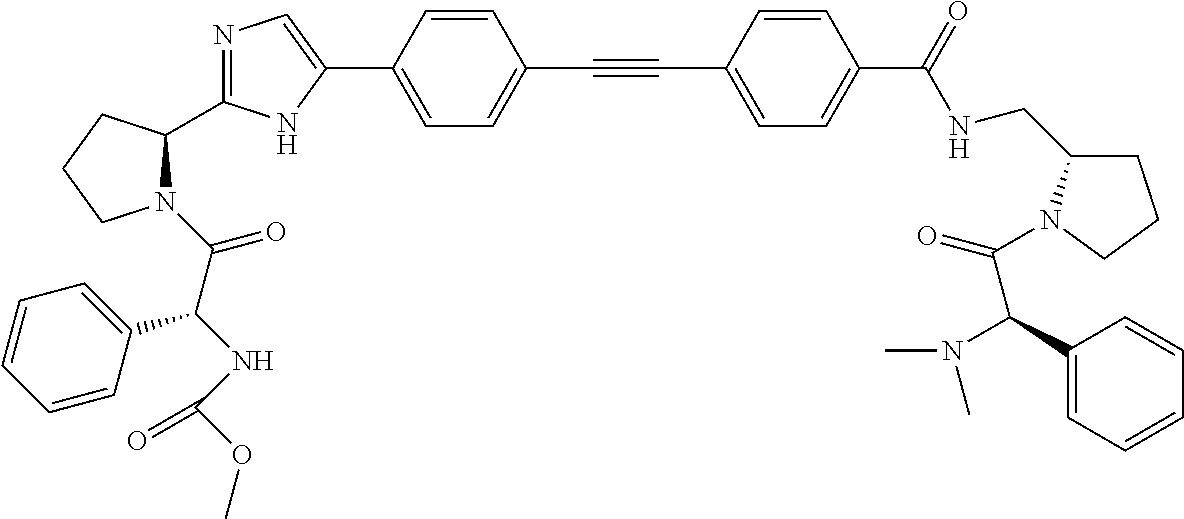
N1=C(C2N(C(C(NC(OC)=O)C3=CC=CC=C3)=O)CCC2)NC(C2=CC=C(C#CC3=CC=C(C(NCC4CCCN4C(=O)C(N(C)C)C4=CC=CC=C4)=O)C=C3)C=C2)=C1
